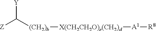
[Z]C([(CH2)b][X(CH2CH2O)e(CH2)d][A1][R8])[Y]
